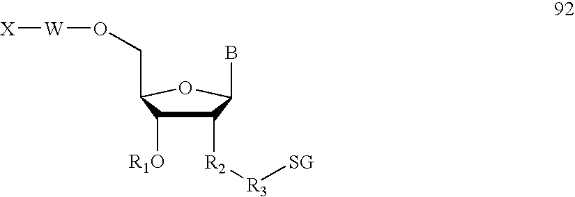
[X][W]OCC1C([R1O])C([R2][R3][SG])C(B)O1
